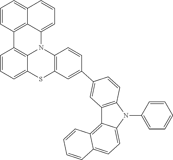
C1=CC=C2C3=C1C1=C4C(=CC=CC4=CC=C1)N3C1=C(C=C(C3=CC4=C(N(C5=CC=CC=C5)C5=CC=C6C(=C45)C=CC=C6)C=C3)C=C1)S2
